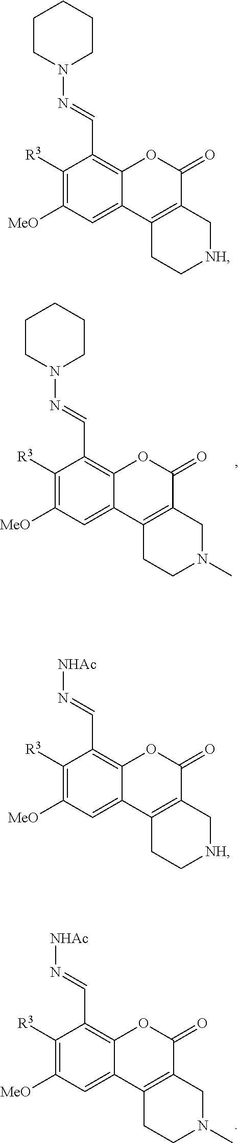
C1([R3])=C([MeO])C=C2C(=C1C=NN1CCCCC1)OC(=O)C1=C2CCN(C)C1.C1([R3])=C([MeO])C=C2C(=C1C=N[NHAc])OC(=O)C1=C2CCN(C)C1.C1([R3])=C([MeO])C=C2C(=C1C=N[NHAc])OC(=O)C1=C2CC[NH]C1.C1([R3])=C([MeO])C=C2C(=C1C=NN1CCCCC1)OC(=O)C1=C2CC[NH]C1
